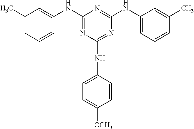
C1(C)=CC=CC(NC2=NC(NC3=CC=C([OCH3])C=C3)=NC(NC3=CC=CC(C)=C3)=N2)=C1
